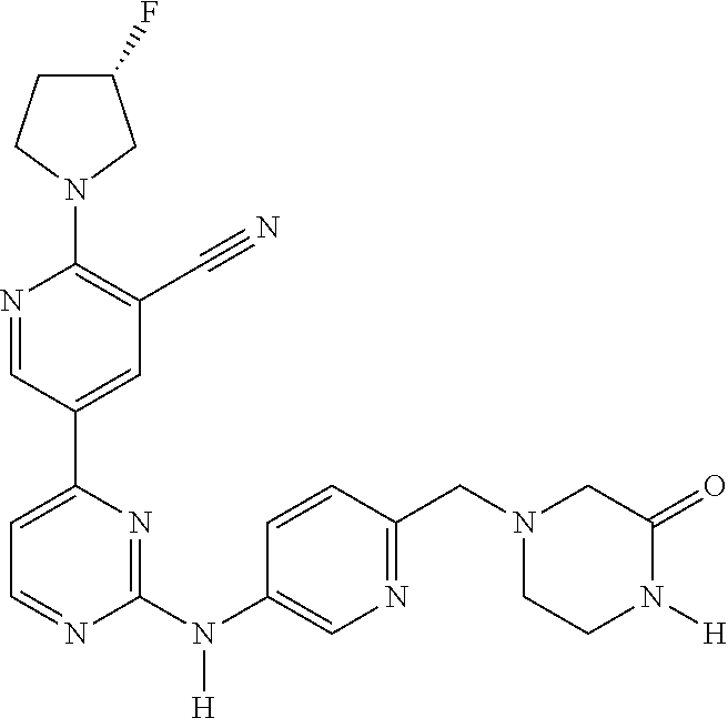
C1(F)CCN(C2=C(C#N)C=C(C3=CC=NC(N(C4=CN=C(CN5CCN([H])C(=O)C5)C=C4)[H])=N3)C=N2)C1
